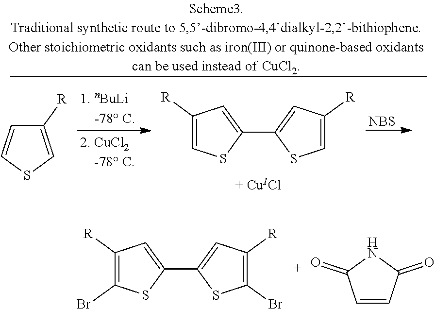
C1(C2=CC([R])=C(Br)S2)=CC([R])=C(Br)S1.C1=CC(=O)NC1=O.[NBS].C1([R])=CSC=C1.C1(C2=CC([R])=CS2)=CC([R])=CS1
